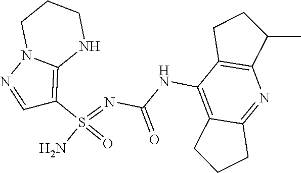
C(NC1=C2C(=NC3=C1CCC3C)CCC2)(N=S(N)(=O)C1=C2N(N=C1)CCCN2)=O
